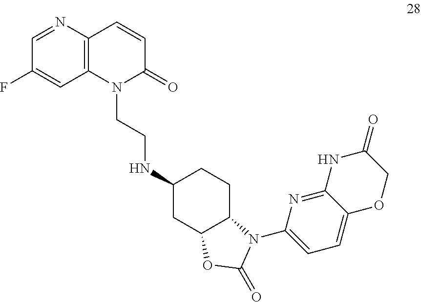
N1(CCNC2CC3C(CC2)N(C2=CC=C4C(=N2)NC(=O)CO4)C(=O)O3)C(=O)C=CC2=C1C=C(F)C=N2
